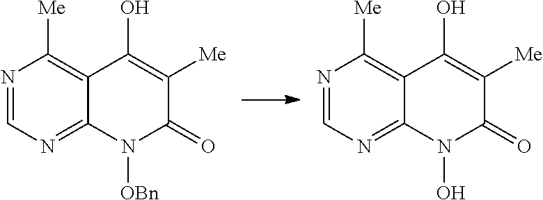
N1=CN=C2C(=C1[Me])C(O)=C([Me])C(=O)N2[OBn].N1=CN=C2C(=C1[Me])C(O)=C([Me])C(=O)N2O
